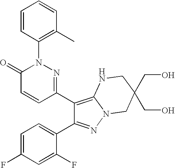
C1(C2=C3N(N=C2C2=CC=C(F)C=C2F)CC(CO)(CO)CN3)=NN(C2=C(C)C=CC=C2)C(=O)C=C1
